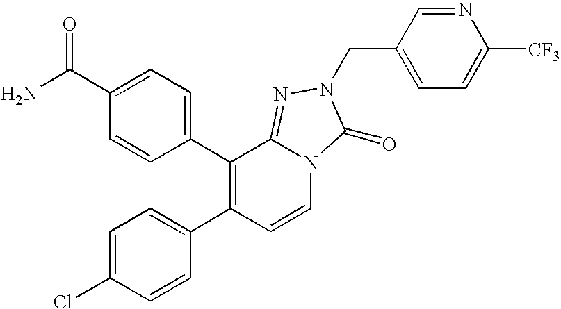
NC(C1=CC=C(C2=C(C3=CC=C(Cl)C=C3)C=CN3C2=NN(CC2=CC=C([CF3])N=C2)C3=O)C=C1)=O
